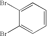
C1(Br)=CC=CC=C1Br
